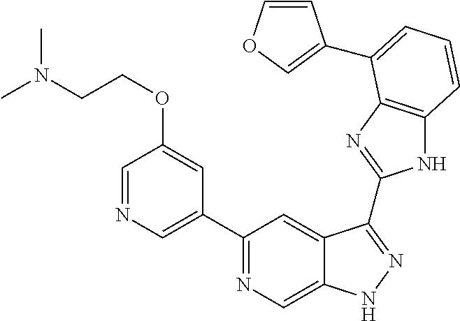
C1(C2=NC=C3C(=C2)C(C2=NC4=C(N2)C=CC=C4C2=COC=C2)=NN3)=CN=CC(OCCN(C)C)=C1
